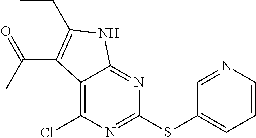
S(C1=CC=CN=C1)C1=NC(Cl)=C2C(=N1)NC(CC)=C2C(=O)C
